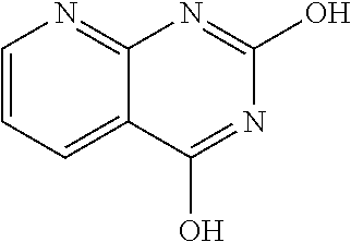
C1=CC=C2C(=N1)N=C(O)N=C2O
